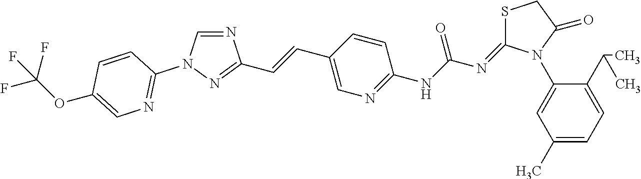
C1(N2C(=NC(NC3=NC=C(C=CC4=NN(C5=NC=C(OC(F)(F)F)C=C5)C=N4)C=C3)=O)SCC2=O)=CC(C)=CC=C1C(C)C
